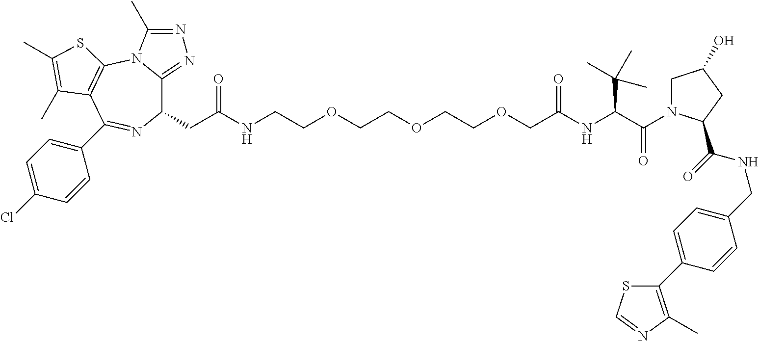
C1(CC(=O)NCCOCCOCCOCC(NC(C(=O)N2CC(O)CC2C(=O)NCC2=CC=C(C3=C(C)N=CS3)C=C2)C(C)(C)C)=O)C2=NN=C(C)N2C2=C(C(C3=CC=C(Cl)C=C3)=N1)C(C)=C(C)S2
